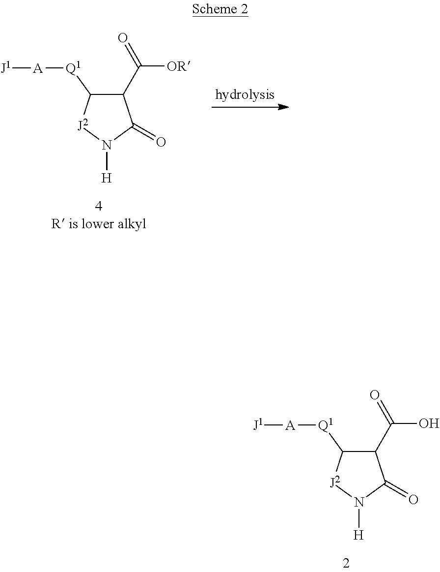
C1(C(=O)[OR])C([Q1][A][J1])[J2]N([H])C1=O.C1(C(=O)O)C([Q1][A][J1])[J2]N([H])C1=O
